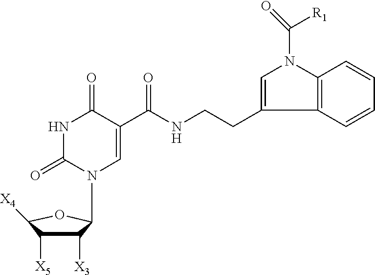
C1([X3])C([X5])C([X4])OC1N1C(=O)NC(=O)C(C(NCCC2=CN(C(=O)[R1])C3=C2C=CC=C3)=O)=C1
